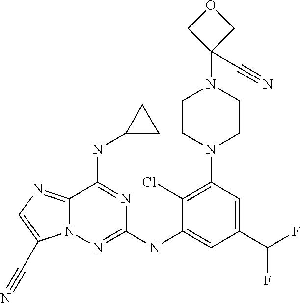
N12C(=NC=C1C#N)C(NC1CC1)=NC(NC1=CC(C(F)F)=CC(N3CCN(C4(C#N)COC4)CC3)=C1Cl)=N2
